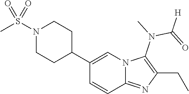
C1(C2=CN3C(=NC(CC)=C3N(C)C(=O)[H])C=C2)CCN(S(C)(=O)=O)CC1
